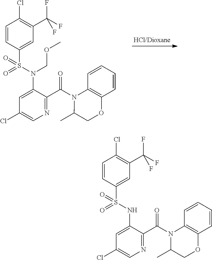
C1(N(S(=O)(C2=CC(C(F)(F)F)=C(Cl)C=C2)=O)COC)=CC(Cl)=CN=C1C(N1C(C)COC2=C1C=CC=C2)=O.C1(NS(=O)(C2=CC(C(F)(F)F)=C(Cl)C=C2)=O)=CC(Cl)=CN=C1C(N1C(C)COC2=C1C=CC=C2)=O
